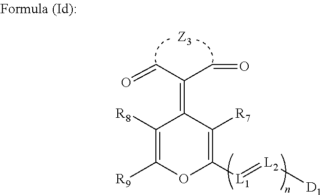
C1([R8])=C([R9])OC([L1]=[L2][D1])=C([R7])C1=C(C=O)C=O
